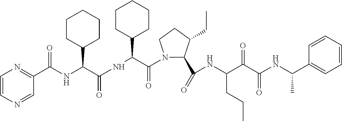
N(C(C(=O)N1C(C(=O)NC(C(C(NC(C2=CC=CC=C2)C)=O)=O)CCC)C(CC)CC1)C1CCCCC1)C(=O)C(C1CCCCC1)NC(=O)C1=NC=CN=C1
